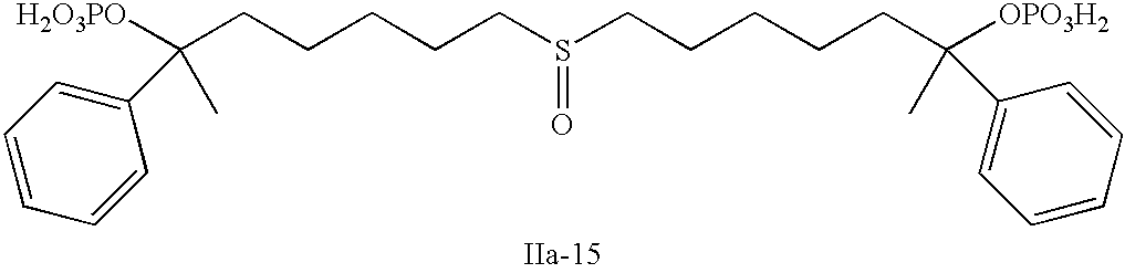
S(=O)(CCCCCC(C)([H2O3PO])C1=CC=CC=C1)CCCCCC(C)([OPO3H2])C1=CC=CC=C1
